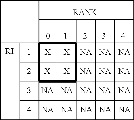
C12C34C56C1C1C57C58C1C1C5C5C89C78C67C36C3%10C%11%12C%13%14C73C83C97C5C5C78C%133C37C%149C%11%13C(C9C3C3C87C5C3)C3C%13C%12C%10C6C4C(CC2C1)C3.[RI].[X].[X].[X].[X]
